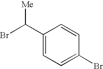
C1(C(Br)[Me])=CC=C(Br)C=C1
